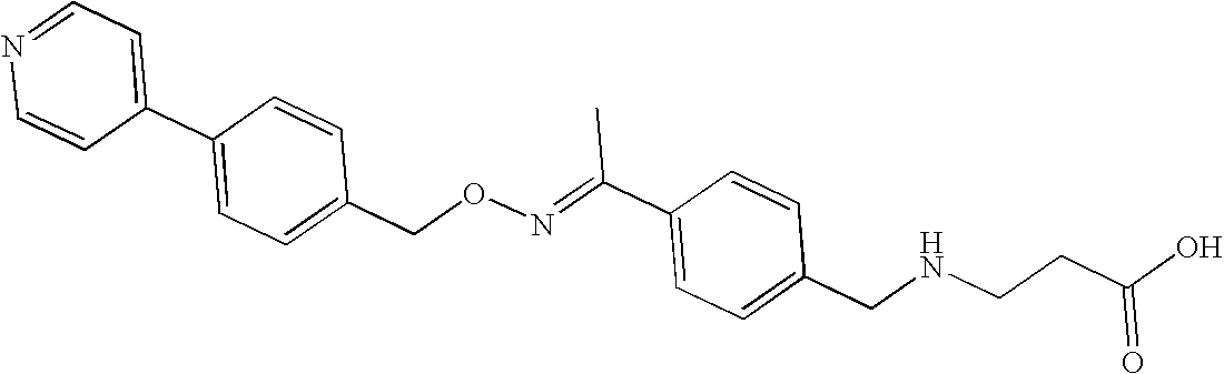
N1=CC=C(C2=CC=C(CON=C(C3=CC=C(CNCCC(=O)O)C=C3)C)C=C2)C=C1
